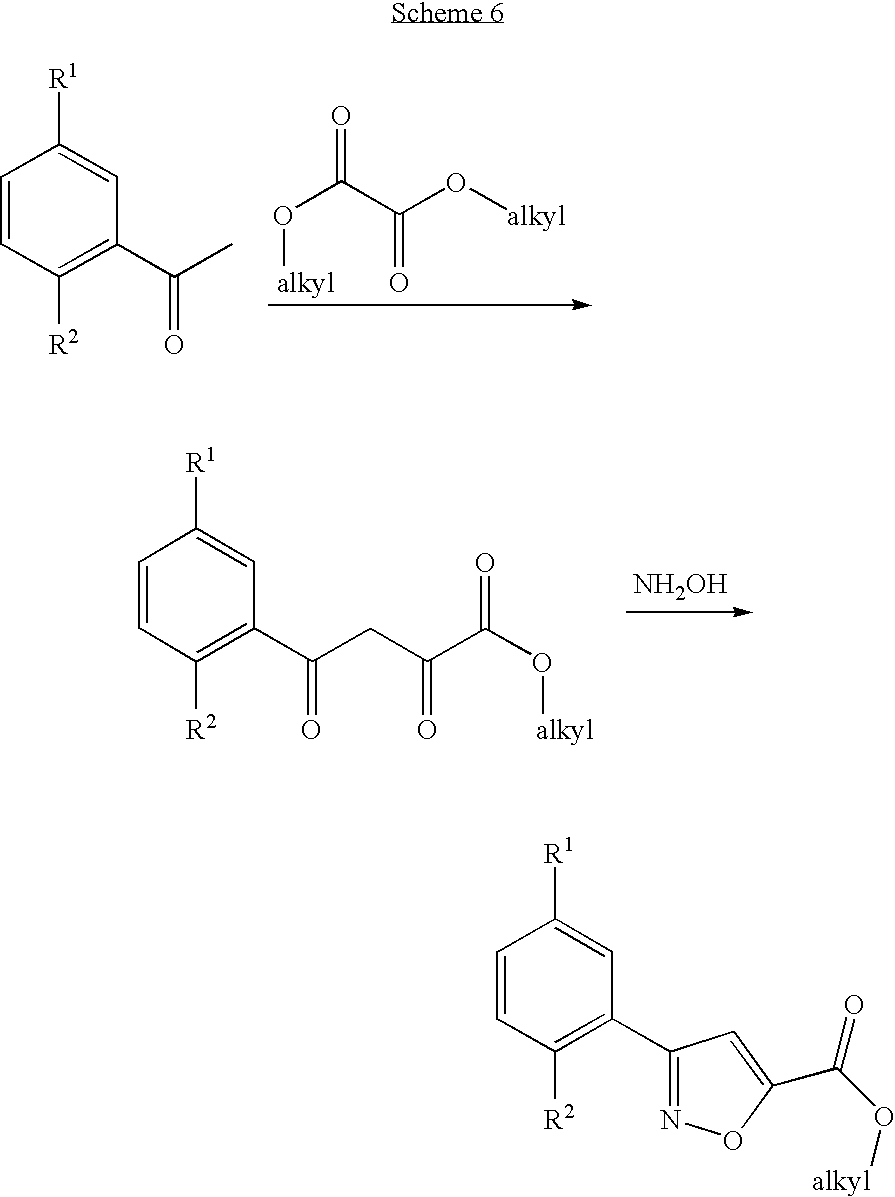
[NH2OH].C1=CC([R2])=C(C(CC(C(O[alkyl])=O)=O)=O)C=C1[R1].O([alkyl])C(=O)C(=O)O[alkyl].C1=CC([R2])=C(C(C)=O)C=C1[R1].C1=CC([R2])=C(C2=NOC(C(O[alkyl])=O)=C2)C=C1[R1]
